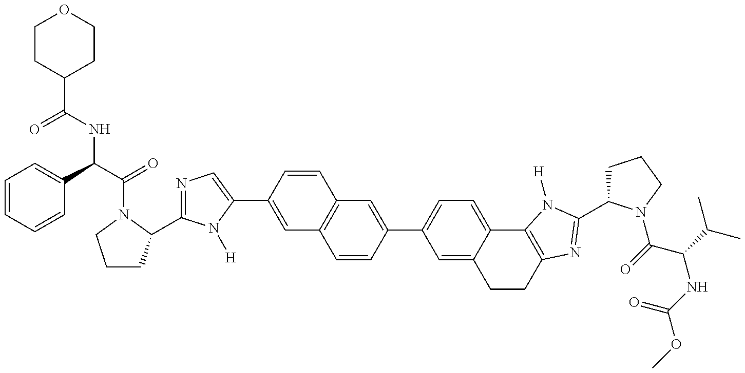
C1=CC=CC(C(NC(=O)C2CCOCC2)C(=O)N2C(C3=NC=C(C4=CC5=C(C=C4)C=C(C4=CC=C6C(=C4)CCC4=C6N([H])C(C6CCCN6C(=O)C(C(C)C)NC(OC)=O)=N4)C=C5)N3[H])CCC2)=C1
